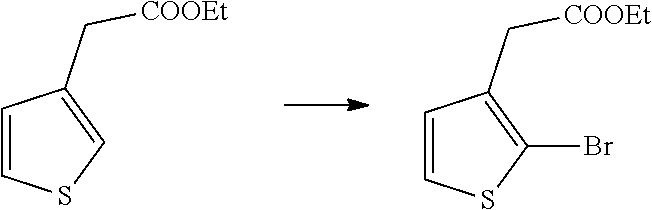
C1=CC(C[COOEt])=CS1.C1=CC(C[COOEt])=C(Br)S1
